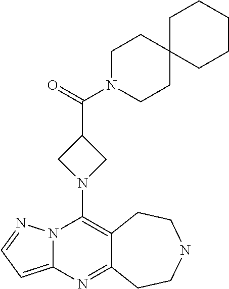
N12C(=CC=N1)N=C1C(=C2N2CC(C(N3CCC4(CC3)CCCCC4)=O)C2)CCNCC1
